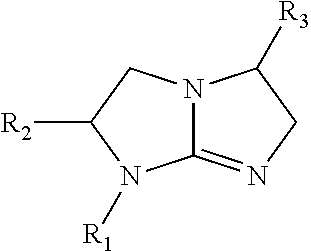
N12C(=NCC1[R3])N([R1])C([R2])C2
